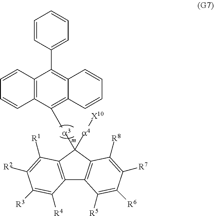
[a3](C1=C2C(=C(C3=CC=CC=C3)C3=C1C=CC=C3)C=CC=C2)C1([a4][X10])C2=C(C3=C1C([R1])=C([R2])C([R3])=C3[R4])C([R5])=C([R6])C([R7])=C2[R8]
